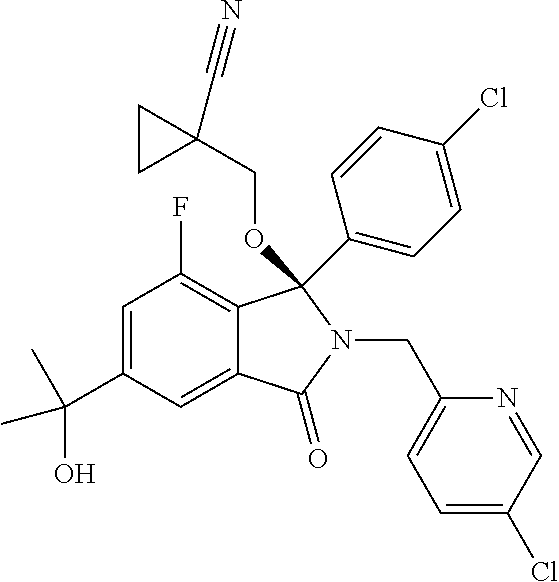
C1=C(C(C)(O)C)C=C2C(=C1F)C(C1=CC=C(Cl)C=C1)(OCC1(C#N)CC1)N(CC1=CC=C(Cl)C=N1)C2=O
